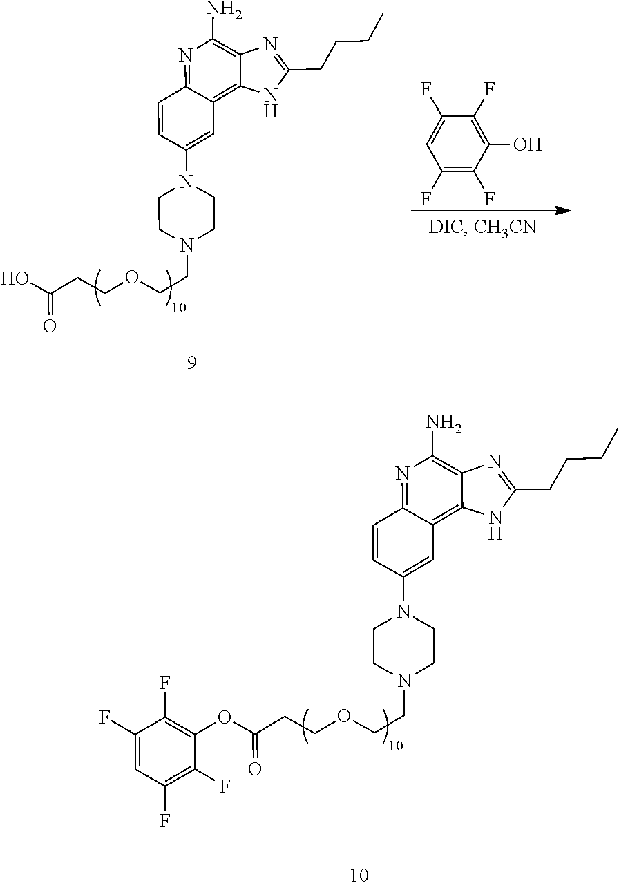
C(C1=NC2=C(N)N=C3C(=C2N1)C=C(N1CCN(CCOCCC(O)=O)CC1)C=C3)CCC.C1(F)=CC(F)=C(F)C(O)=C1F.C(C1=NC2=C(N)N=C3C(=C2N1)C=C(N1CCN(CCOCCC(=O)OC2=C(F)C(F)=CC(F)=C2F)CC1)C=C3)CCC
